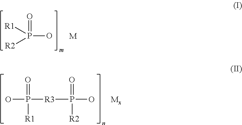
P(O)([R2])([R1])=O.[M].OP([R3]P(=O)([R2])O)(=O)[R1].[Mx]
